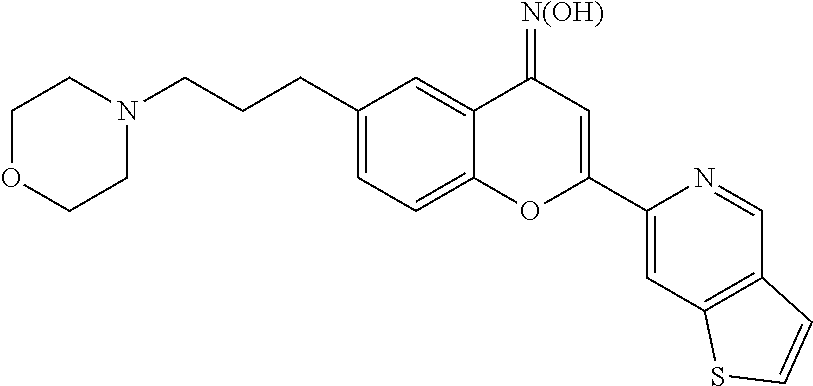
C(C1=CC=C2C(=C1)C(=[N(OH)])C=C(C1=CC3=C(C=N1)C=CS3)O2)CCN1CCOCC1
